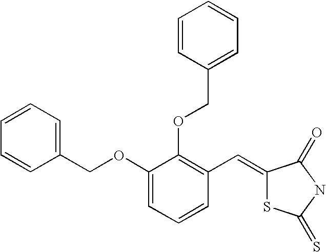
C1=CC=C(COC2=CC=CC(C=C3SC(=S)NC3=O)=C2OCC2=CC=CC=C2)C=C1
